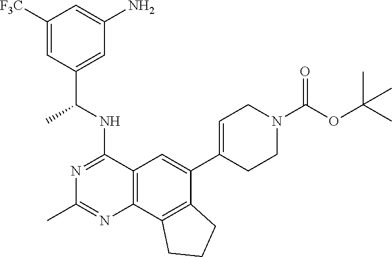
C1([F3C])=CC(C(NC2=NC(C)=NC3=C2C=C(C2=CCN(C(OC(C)(C)C)=O)CC2)C2=C3CCC2)C)=CC(N)=C1
